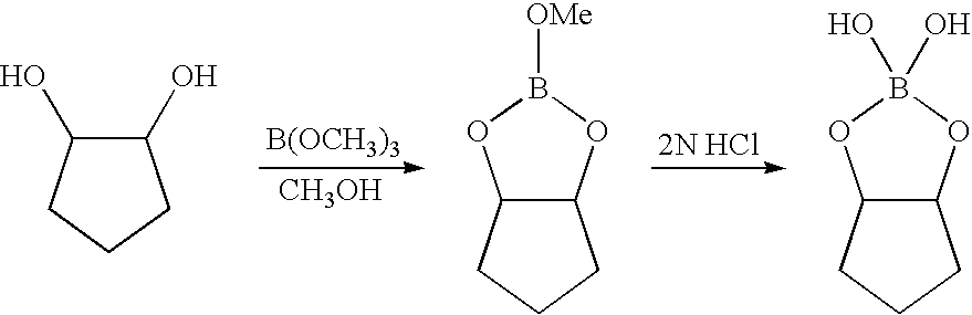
[B(OCH3)3].[CH3OH].C1(O)C(O)CCC1.C12C(CCC1)OB([OMe])O2.C12C(CCC1)OB(O)(O)O2
